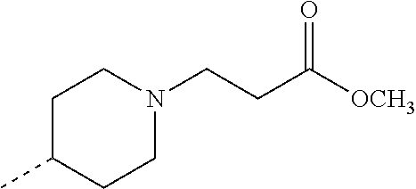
C1C(C)CCN(CCC([OCH3])=O)C1
